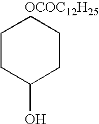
C1CC(O)CCC1.[OCOC12H25]
